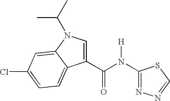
N1=C(N(C(C2=CN(C(C)C)C3=CC(Cl)=CC=C23)=O)[H])SC=N1
